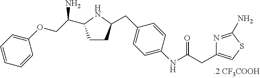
C1CC(CC2=CC=C(NC(CC3=CSC(N)=N3)=O)C=C2)NC1C(COC1=CC=CC=C1)N
